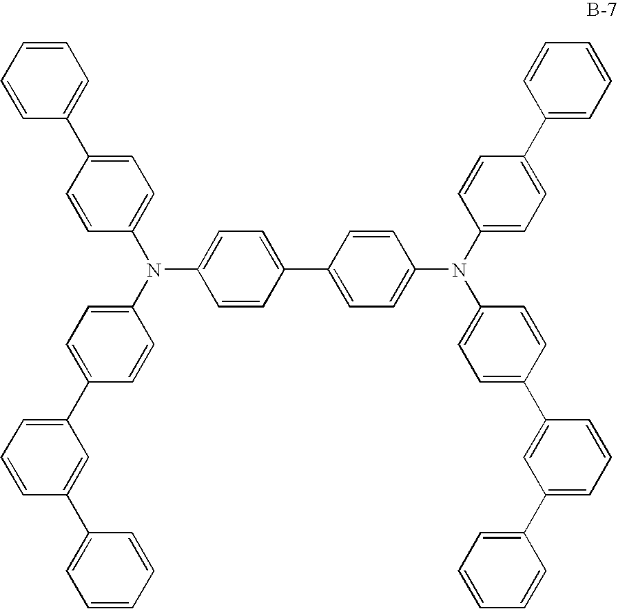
C1=CC(C2=CC=C(N(C3=CC=C(C4=CC=CC=C4)C=C3)C3=CC=C(C4=CC(C5=CC=CC=C5)=CC=C4)C=C3)C=C2)=CC=C1N(C1=CC=C(C2=CC=CC(C3=CC=CC=C3)=C2)C=C1)C1=CC=C(C2=CC=CC=C2)C=C1
